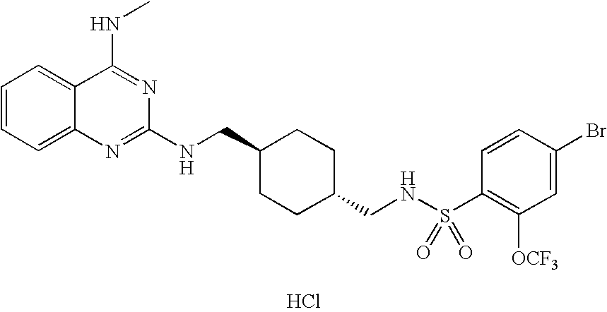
C1=CC=C2C(=C1)C(NC)=NC(NCC1CCC(CNS(C3=C([OCF3])C=C(Br)C=C3)(=O)=O)CC1)=N2.Cl
